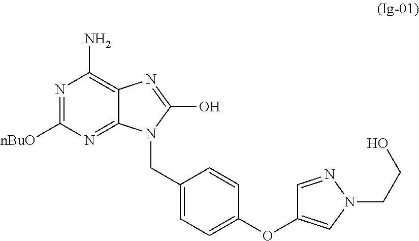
N1=C([nBuO])N=C2C(=C1N)N=C(O)N2CC1=CC=C(OC2=CN(CCO)N=C2)C=C1
